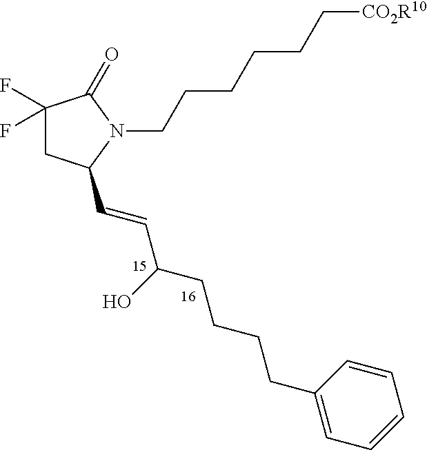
C1(F)(F)CC(C=CC(CCCCC2=CC=CC=C2)O)N(CCCCCC[CO2R10])C1=O
